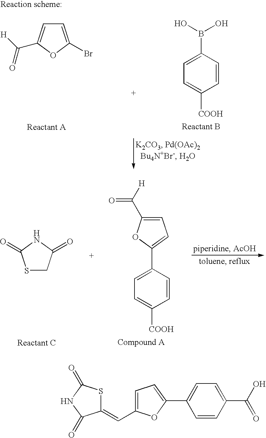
C1=C(Br)OC(C([H])=O)=C1.C1=CC(B(O)O)=CC=C1[COOH].S1CC(=O)NC1=O.C1=C(C([H])=O)OC(C2=CC=C([COOH])C=C2)=C1.C1=C(C=C2SC(=O)NC2=O)OC(C2=CC=C(C(O)=O)C=C2)=C1
